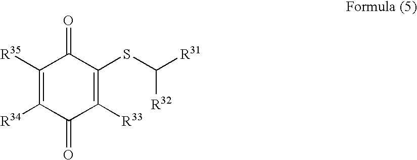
C1([R35])=C([R34])C(=O)C([R33])=C(SC([R31])[R32])C1=O
